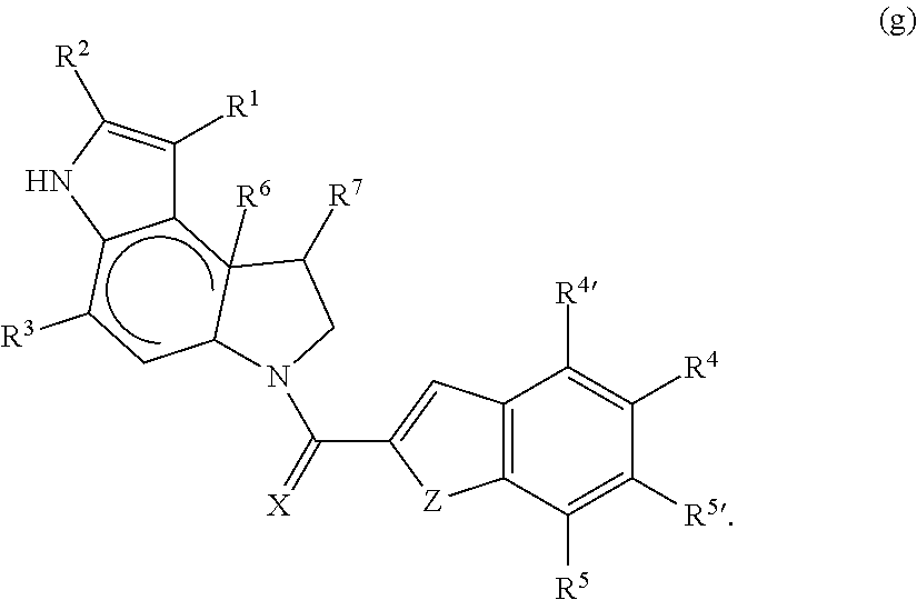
C12C([R1])=C([R2])NC1C([R3])CC1C2([R6])C([R7])CN1C(C1=CC2=C([Z]1)C([R5])=C([R5])C([R4])=C2[R4])=[X]
